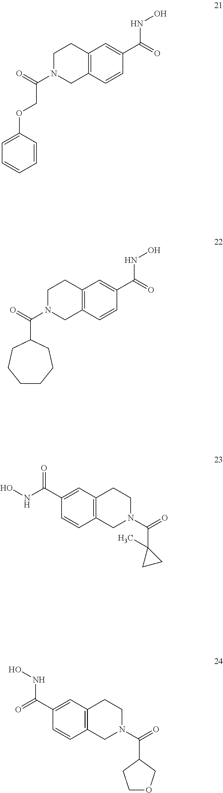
C1=C(OCC(N2CC3=C(CC2)C=C(C(=O)NO)C=C3)=O)C=CC=C1.C(N1CC2=C(CC1)C=C(C(=O)NO)C=C2)(=O)C1CCCCCC1.C1(C(NO)=O)=CC2=C(C=C1)CN(C(=O)C1(C)CC1)CC2.C1(C(=O)NO)=CC2=C(C=C1)CN(C(=O)C1CCOC1)CC2
